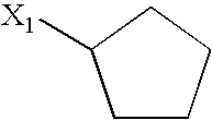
C1CCCC1[X1]
